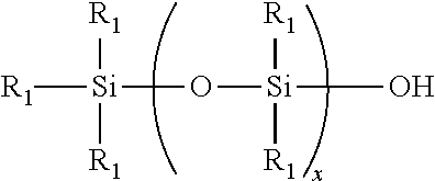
[R1][Si](O[Si](O)([R1])[R1])([R1])[R1]
